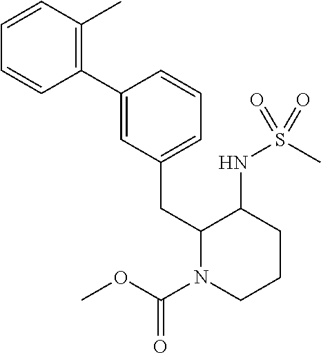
C1=C(C2=C(C)C=CC=C2)C=CC=C1CC1N(C(OC)=O)CCCC1NS(C)(=O)=O
